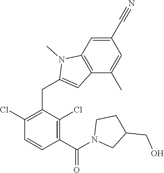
C1(Cl)=C(CC2=CC3=C(N2C)C=C(C#N)C=C3C)C(Cl)=C(C(N2CC(CO)CC2)=O)C=C1
